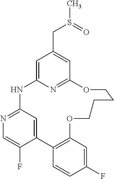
C12=CC(=NC=C1F)NC1=CC(CS(C)=O)=CC(=N1)OCCCCOC1=C2C=CC(F)=C1
